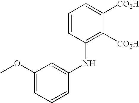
C1(OC)=CC=CC(NC2=C([CO2H])C([CO2H])=CC=C2)=C1
